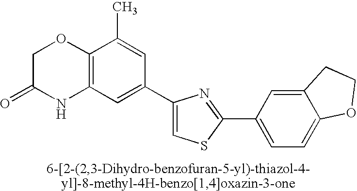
C1C(=O)NC2=C(O1)C(C)=CC(C1=CSC(C3=CC=C4C(=C3)CCO4)=N1)=C2
